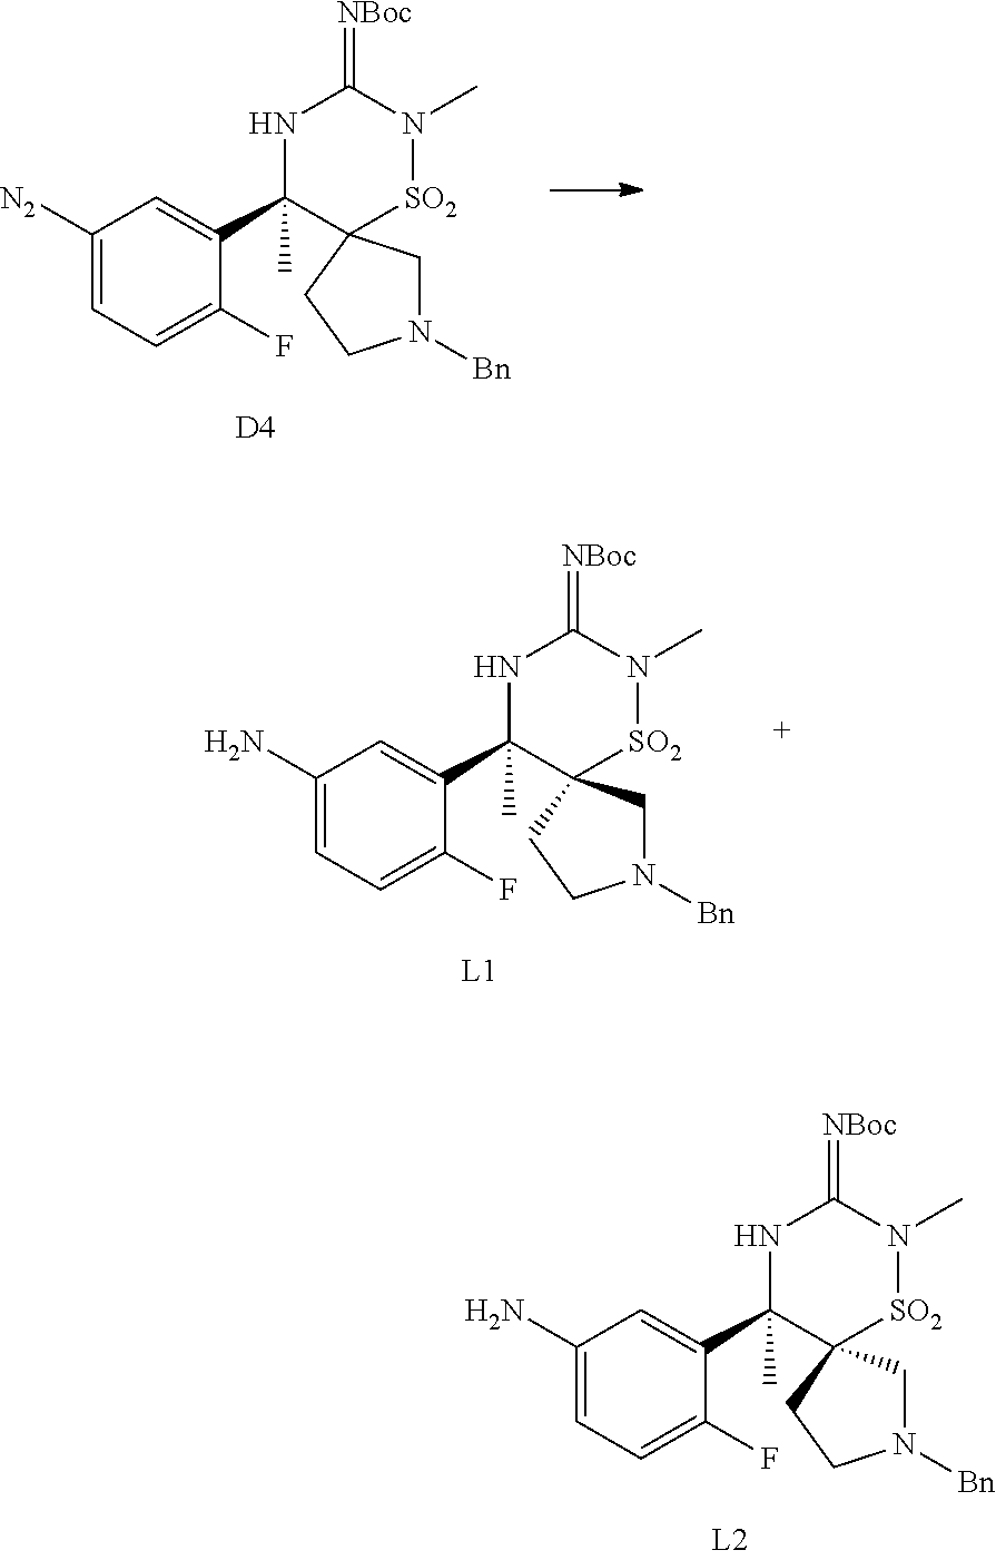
C1(N)=CC=C(F)C(C2(C)NC(=[NBoc])N(C)[SO2]C23CN([Bn])CC3)=C1.C1([N2])=CC=C(F)C(C2(C)NC(=[NBoc])N(C)[SO2]C23CN([Bn])CC3)=C1.[D4].C1(N)=CC=C(F)C(C2(C)NC(=[NBoc])N(C)[SO2]C23CN([Bn])CC3)=C1.[L1]
